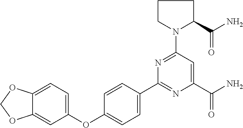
C1=C2C(=CC(OC3=CC=C(C4=NC(C(N)=O)=CC(N5CCCC5C(N)=O)=N4)C=C3)=C1)OCO2
